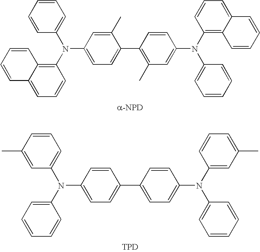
C1(N(C2=C3C(=CC=C2)C=CC=C3)C2=CC=CC=C2)=CC=C(C2=C(C)C=C(N(C3=C4C(=CC=C3)C=CC=C4)C3=CC=CC=C3)C=C2)C(C)=C1.C1(N(C2=CC=CC=C2)C2=CC=CC(C)=C2)=CC=C(C2=CC=C(N(C3=CC(C)=CC=C3)C3=CC=CC=C3)C=C2)C=C1.[TPD]
